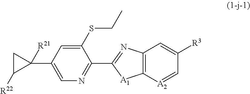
C1(SCC)=CC(C2([R21])CC2[R22])=CN=C1C1=NC2=C([A1]1)[A2]=CC([R3])=C2
